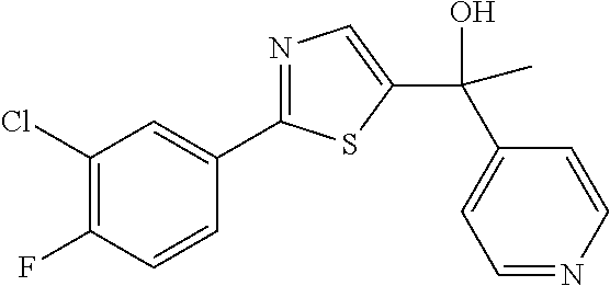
C1(Cl)=C(F)C=CC(C2=NC=C(C(O)(C3=CC=NC=C3)C)S2)=C1
